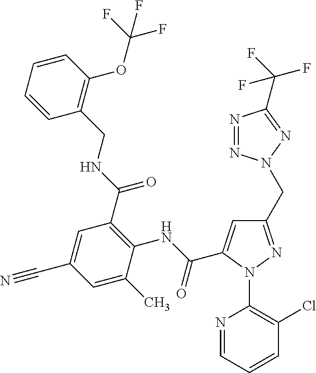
C1=CC=CC(OC(F)(F)F)=C1CNC(C1=C(NC(=O)C2=CC(CN3N=NC(C(F)(F)F)=N3)=NN2C2=C(Cl)C=CC=N2)C(C)=CC(C#N)=C1)=O
